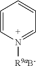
C1=CN([R9aB-])=CC=C1
